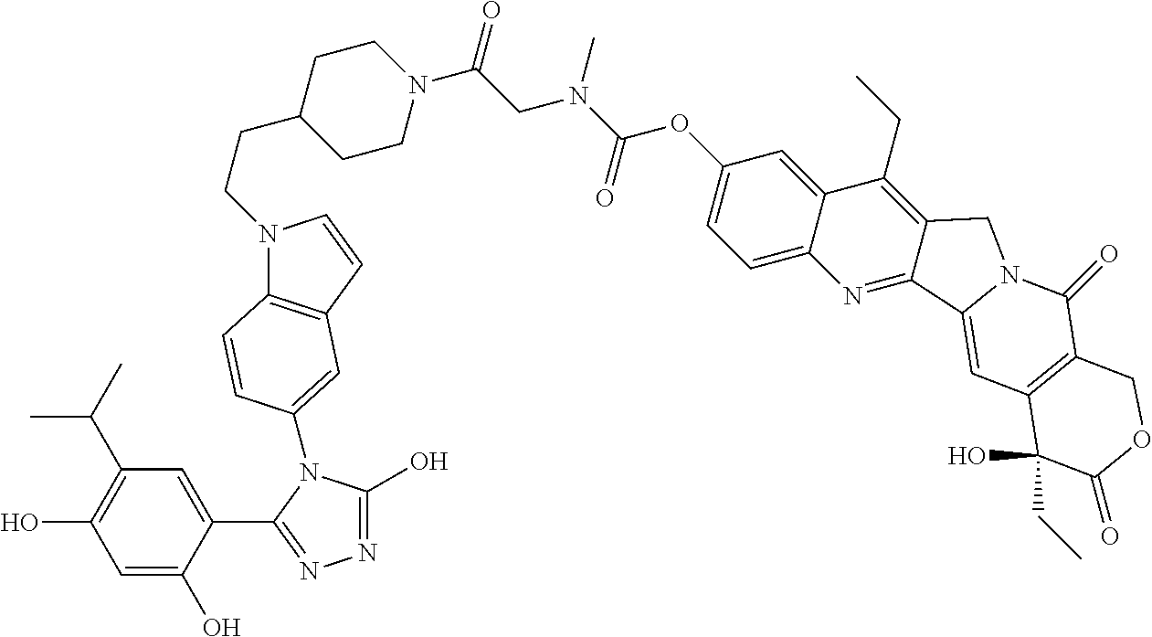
C1=C(O)C(C2=NN=C(O)N2C2=CC3=C(N(CCC4CCN(C(CN(C(OC5=CC=C6C(=C5)C(CC)=C5C(=N6)C6=CC7=C(C(=O)N6C5)COC(=O)C7(O)CC)=O)C)=O)CC4)C=C3)C=C2)=CC(C(C)C)=C1O
